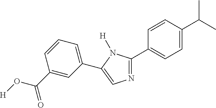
[H]OC(=O)C1=CC(C2=CN=C(C3=CC=C(C(C)C)C=C3)N2[H])=CC=C1
